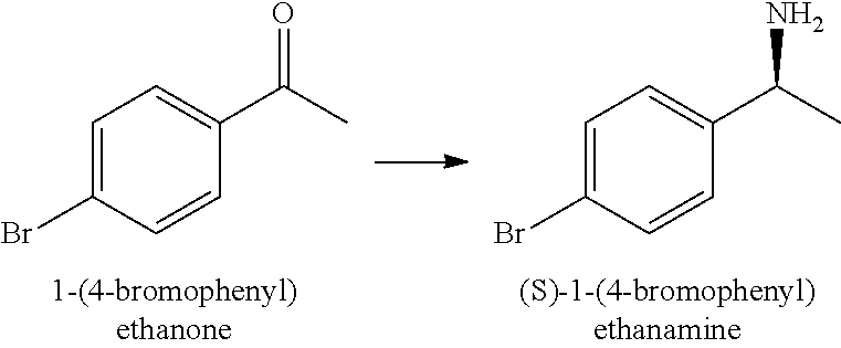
C1=C(Br)C=CC(C(C)=O)=C1.C1=C(Br)C=CC(C(C)N)=C1
